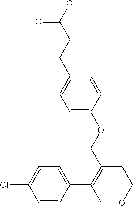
C1=CC(C2=C(COC3=CC=C(CCC(O)=O)C=C3C)CCOC2)=CC=C1Cl
